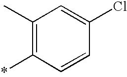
C1(C)=C(*)C=CC(Cl)=C1
